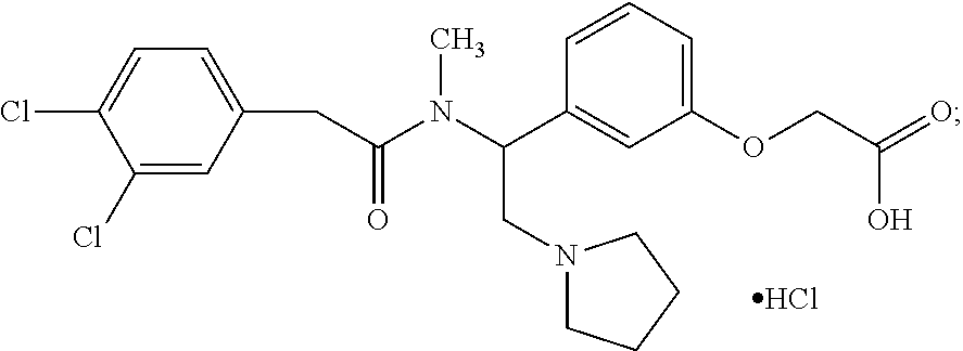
Cl.C1=CC=C(OCC(=O)O)C=C1C(N(C(CC1=CC=C(Cl)C(Cl)=C1)=O)C)CN1CCCC1
